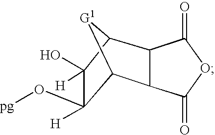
C12[G1]C(C3C1C(=O)OC3=O)C(O)([H])C2(O[pg])[H]
